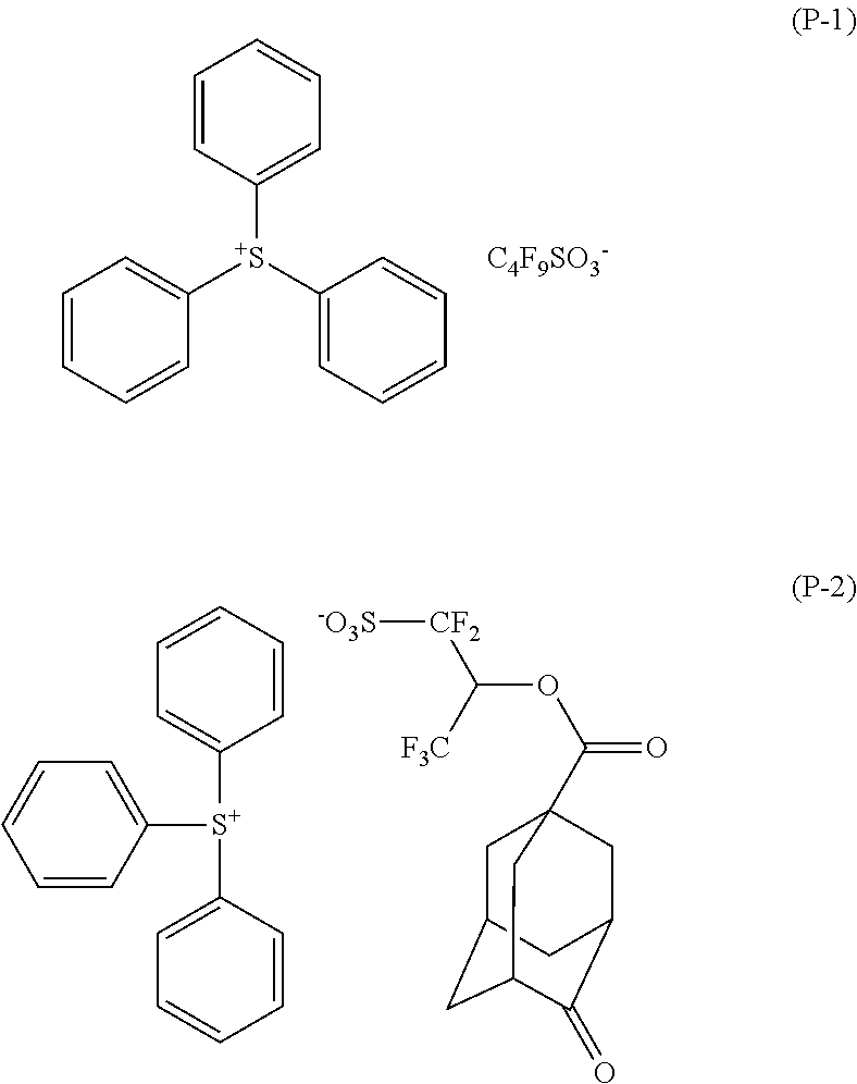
[S+](C1=CC=CC=C1)(C1=CC=CC=C1)C1=CC=CC=C1.[C4F9SO3-].C1([S+](C2=CC=CC=C2)C2=CC=CC=C2)=CC=CC=C1.C1C2CC3C(=O)C(CC1(C(=O)OC([F3C])[CF2][-O3S])C3)C2
